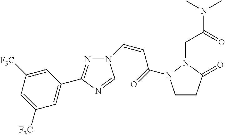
N1=C(C2=CC([F3C])=CC([F3C])=C2)N=CN1C=CC(=O)N1CCC(=O)N1CC(N(C)C)=O
